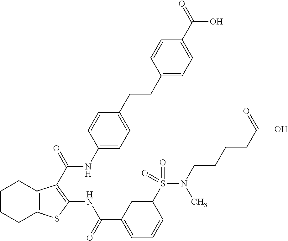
C1(CCC2=CC=C(NC(=O)C3=C(NC(C4=CC=CC(S(N(CCCCC(O)=O)C)(=O)=O)=C4)=O)SC4=C3CCCC4)C=C2)=CC=C(C(=O)O)C=C1
